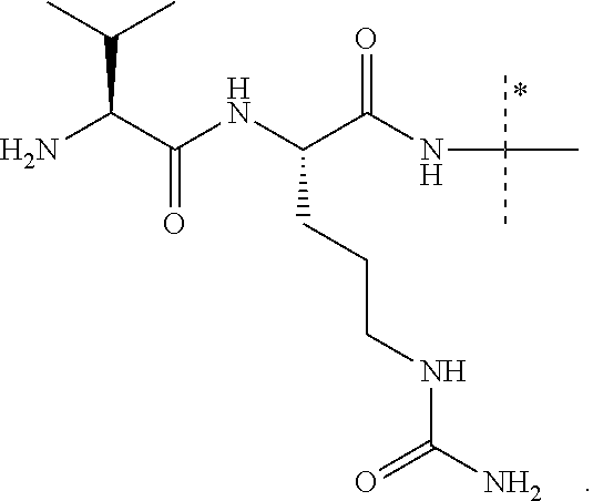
NC(C(NC(C(NC(C)(C)C)=O)CCCNC(=O)N)=O)C(C)C
